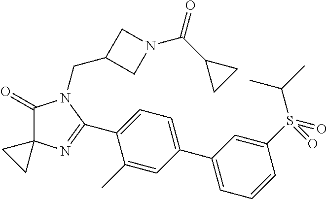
C1(=O)C2(N=C(C3=CC=C(C4=CC=CC(S(=O)(C(C)C)=O)=C4)C=C3C)N1CC1CN(C(C3CC3)=O)C1)CC2
